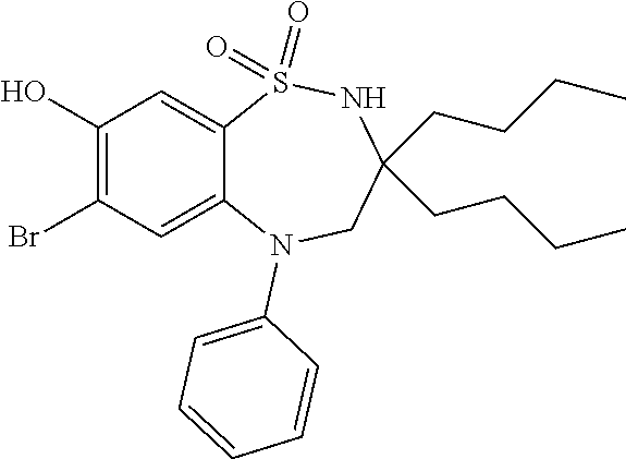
OC1=C(Br)C=C2C(=C1)S(=O)(=O)NC(CCCC)(CCCC)CN2C1=CC=CC=C1
